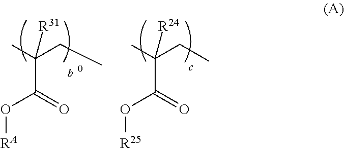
CC(CC)([R31])C(O[RA])=O.CC(CC)([R24])C(O[R25])=O
